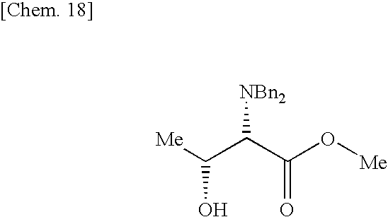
C(O)(C(C(=O)O[Me])[NBn2])[Me]
